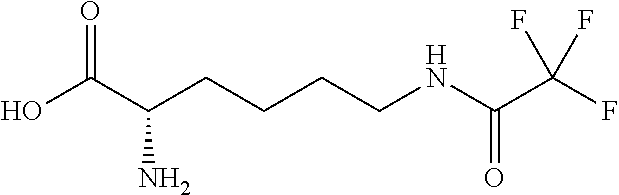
OC(C(CCCCNC(C(F)(F)F)=O)N)=O
